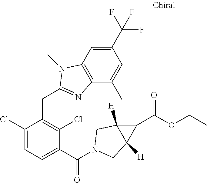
C1(Cl)=CC=C(C(N2CC3([H])C([H])(C2)C3C(OCC)=O)=O)C(Cl)=C1CC1=NC2=C(C=C(C(F)(F)F)C=C2C)N1C
